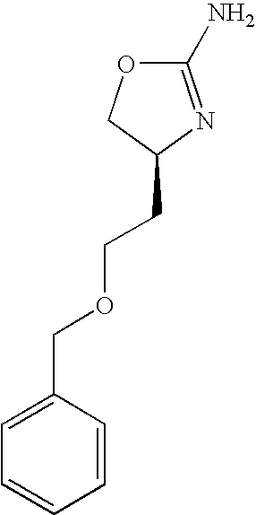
C1(N)=NC(CCOCC2=CC=CC=C2)CO1
